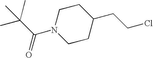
N1(C(C(C)(C)C)=O)CCC(CCCl)CC1
